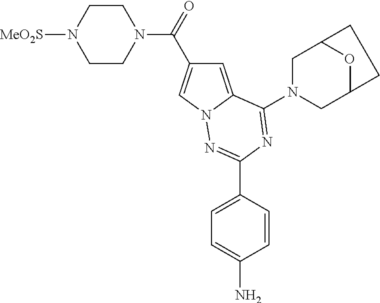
C1=C2N(C=C1C(=O)N1CCN([MeO2S])CC1)N=C(C1=CC=C(N)C=C1)N=C2N1CC2OC(C1)CC2
